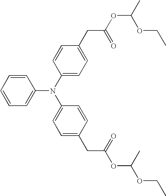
C1=CC=CC(N(C2=CC=C(CC(OC(C)OCC)=O)C=C2)C2=CC=C(CC(OC(OCC)C)=O)C=C2)=C1
